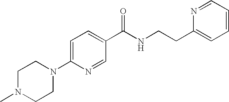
C1N(C)CCN(C2=CC=C(C(NCCC3=CC=CC=N3)=O)C=N2)C1
